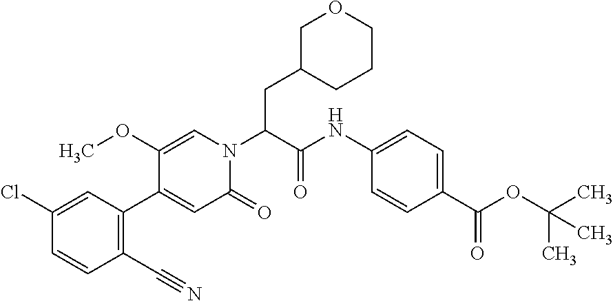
O(C(C)(C)C)C(=O)C1=CC=C(NC(C(CC2CCCOC2)N2C=C(OC)C(C3=C(C#N)C=CC(Cl)=C3)=CC2=O)=O)C=C1
